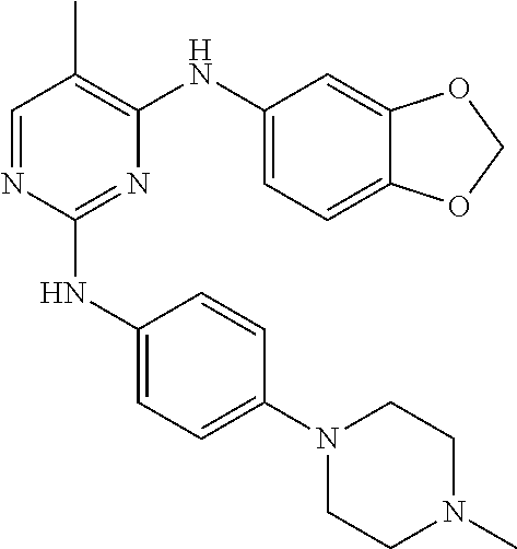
N1=C(NC2=CC=C(N3CCN(C)CC3)C=C2)N=CC(C)=C1NC1=CC=C2C(=C1)OCO2
